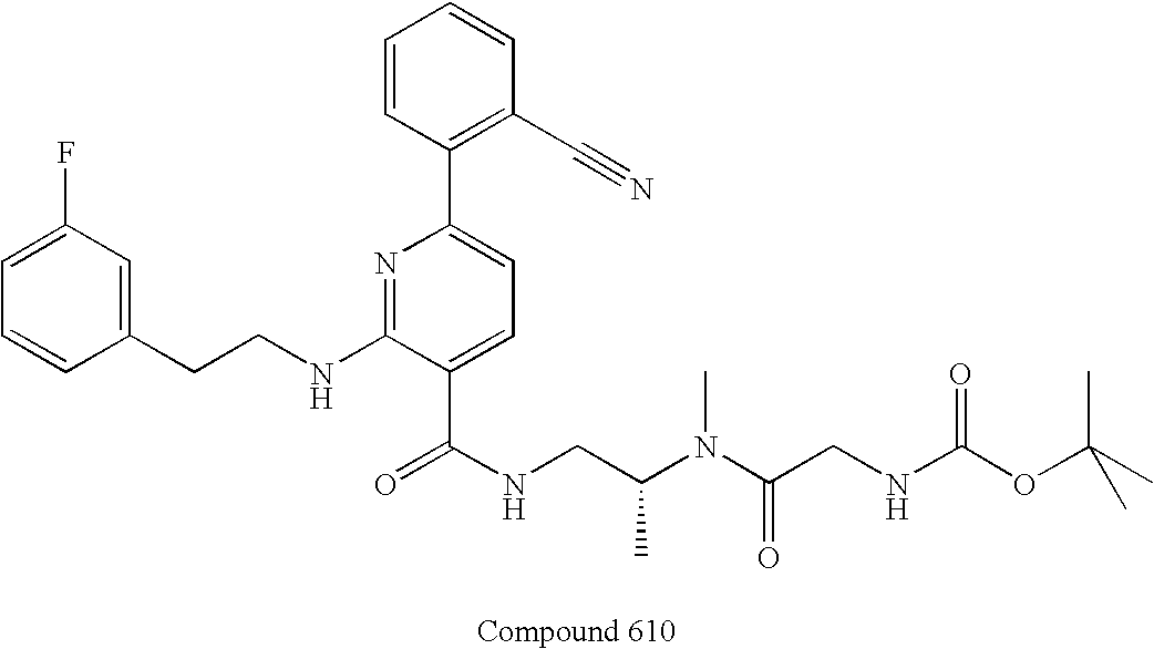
C1=CC(CCNC2=NC(C3=C(C#N)C=CC=C3)=CC=C2C(NCC(N(C(CNC(OC(C)(C)C)=O)=O)C)C)=O)=CC(F)=C1
